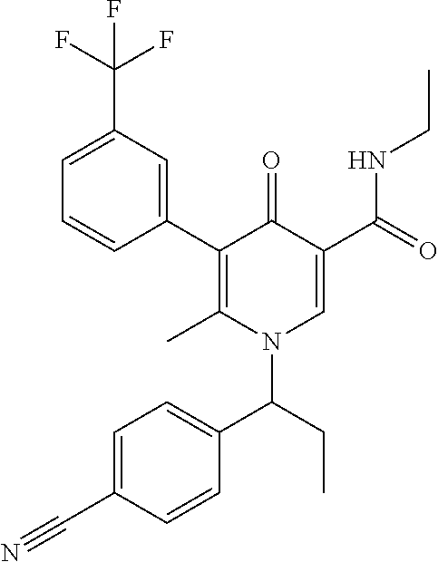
C1(C2=C(C)N(C(C3=CC=C(C#N)C=C3)CC)C=C(C(=O)NCC)C2=O)=CC(C(F)(F)F)=CC=C1
